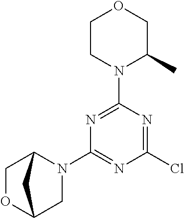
C1CN(C2=NC(N3C4COC(C3)C4)=NC(Cl)=N2)C(C)CO1
